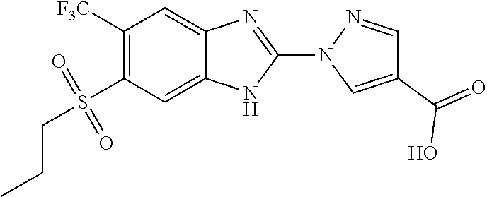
C1([F3C])=C(S(=O)(=O)CCC)C=C2C(=C1)N=C(N1C=C(C(=O)O)C=N1)N2
